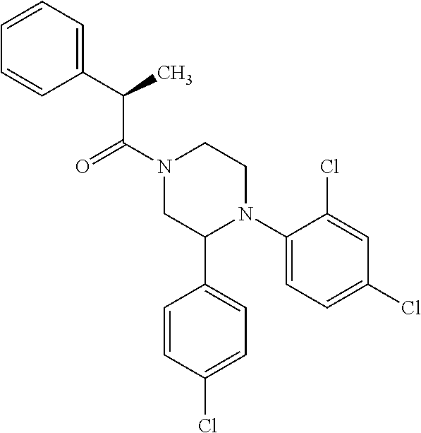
C(C(N1CC(C2=CC=C(Cl)C=C2)N(C2=CC=C(Cl)C=C2Cl)CC1)=O)(C1=CC=CC=C1)C
